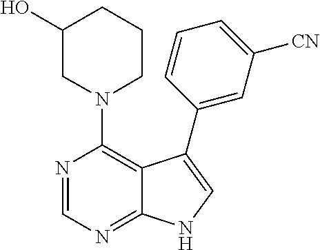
C12=NC=NC(N3CCCC(O)C3)=C1C(C1=CC([CN])=CC=C1)=CN2
